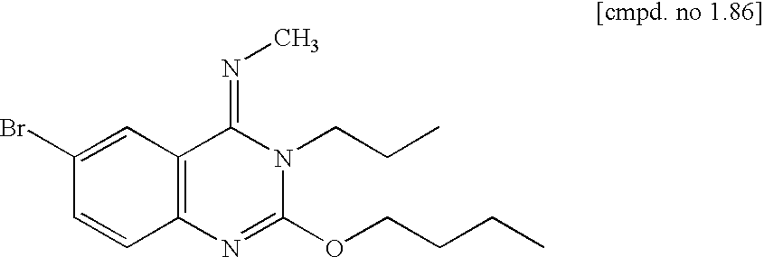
C1=CC2=C(C=C1Br)C(=NC)N(CCC)C(OCCCC)=N2
